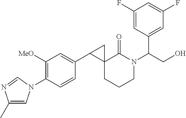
C1(C)=CN(C2=C([MeO])C=C(C3C4(CCCN(C(CO)C5=CC(F)=CC(F)=C5)C4=O)C3)C=C2)C=N1
